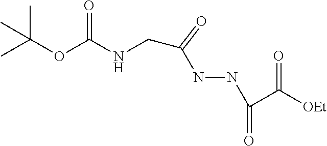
C(OC(NCC(NNC(C([OEt])=O)=O)=O)=O)(C)(C)C
